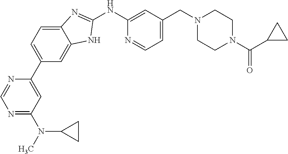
N1=C(N(C)C2CC2)C=C(C2=CC=C3C(=C2)NC(NC2=CC(CN4CCN(C(C5CC5)=O)CC4)=CC=N2)=N3)N=C1
